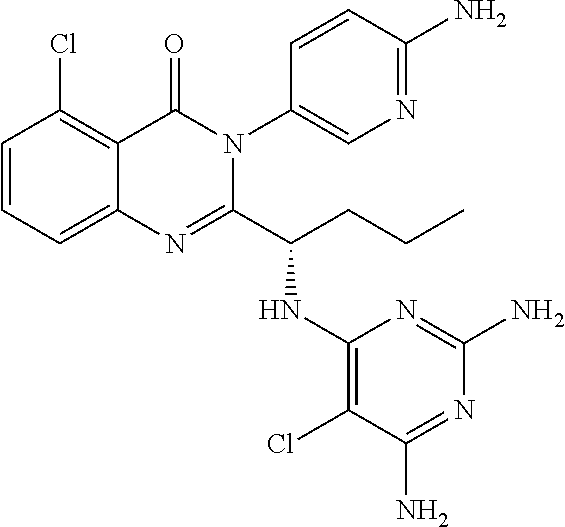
C1=CC=C2C(=C1Cl)C(=O)N(C1=CN=C(N)C=C1)C(C(CCC)NC1=C(Cl)C(N)=NC(N)=N1)=N2
